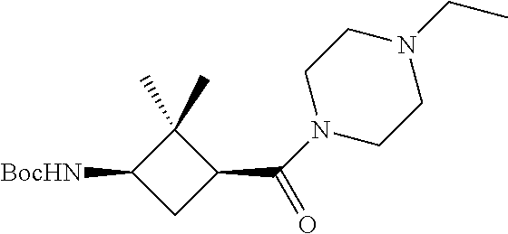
C1([BocHN])CC(C(=O)N2CCN(CC)CC2)C1(C)C
